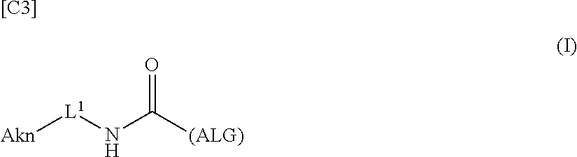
[Akn][L1]NC([(ALG)])=O.[[C3]]
